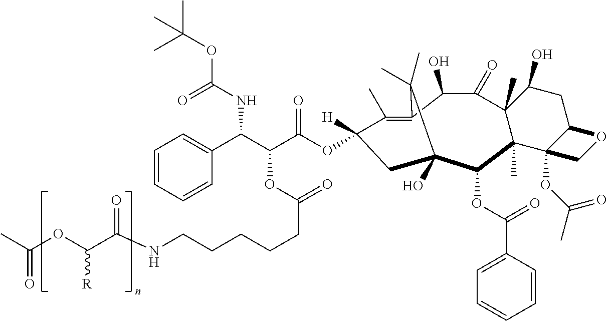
C12(C)C(C)(C3(OC(C)=O)C(CC1O)OC3)C(OC(C1=CC=CC=C1)=O)C1(O)CC([H])(OC(C(C(C3=CC=CC=C3)NC(OC(C)(C)C)=O)OC(CCCCCNC(C(OC(C)=O)[R])=O)=O)=O)C(C)=C(C(O)C2=O)C1(C)C
